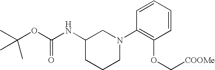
C1(NC(OC(C)(C)C)=O)CCCN(C2=C(OC[COOMe])C=CC=C2)C1
